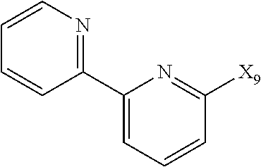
C1(C2=NC=CC=C2)=CC=CC([X9])=N1
